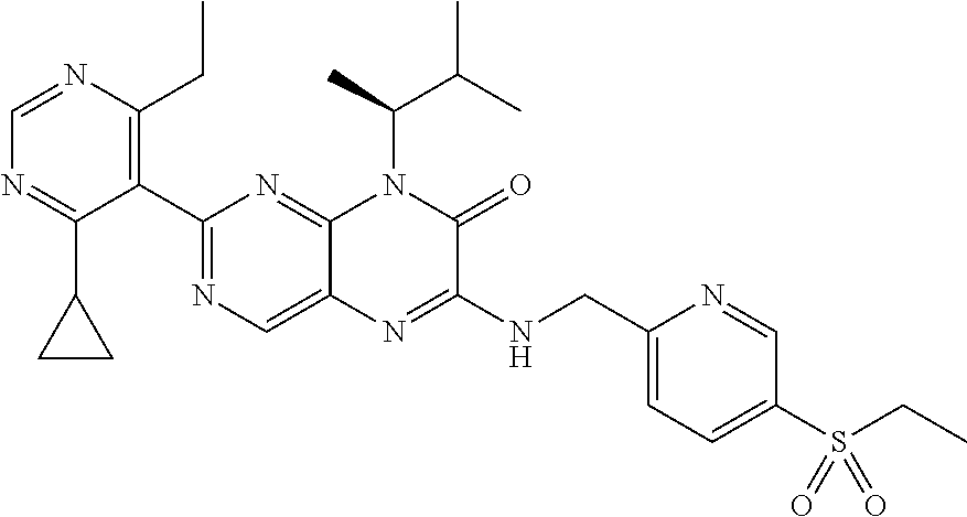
C1(C2=NC=C3C(=N2)N(C(C)C(C)C)C(=O)C(NCC2=CC=C(S(CC)(=O)=O)C=N2)=N3)=C(CC)N=CN=C1C1CC1
